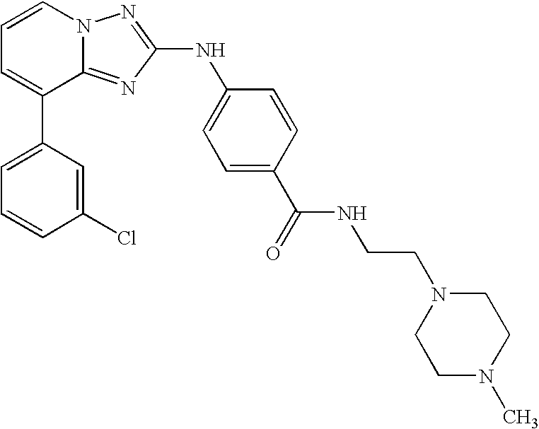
C1=C(C2=CC=CN3C2=NC(NC2=CC=C(C(=O)NCCN4CCN(C)CC4)C=C2)=N3)C=C(Cl)C=C1
